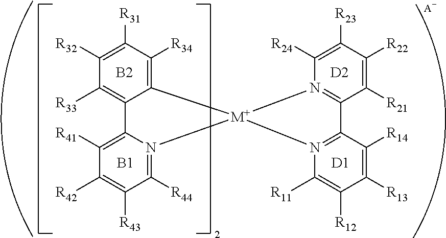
C1([R32])=C([R31])C([R34])=C2C(=C1[R33])C1=C([R41])C([R42])=C([R43])C([R44])=N1[M+]21N2=C(C([R21])=C([R22])C([R23])=C2[R24])C2=N1C([R11])=C([R12])C([R13])=C2[R14].[B2].[B1].[D2].[D1]
